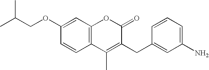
C1(OCC(C)C)=CC2=C(C=C1)C(C)=C(CC1=CC(N)=CC=C1)C(=O)O2
